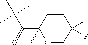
O1CC(F)(F)CCC1(C(C(C)(C)C)=O)C
